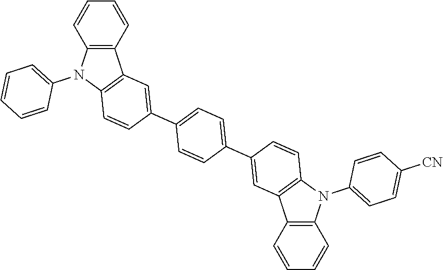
C12=C(C=CC=C1)C1=C(N2C2=CC=CC=C2)C=CC(C2=CC=C(C3=CC4=C(C=C3)N(C3=CC=C([CN])C=C3)C3=C4C=CC=C3)C=C2)=C1
